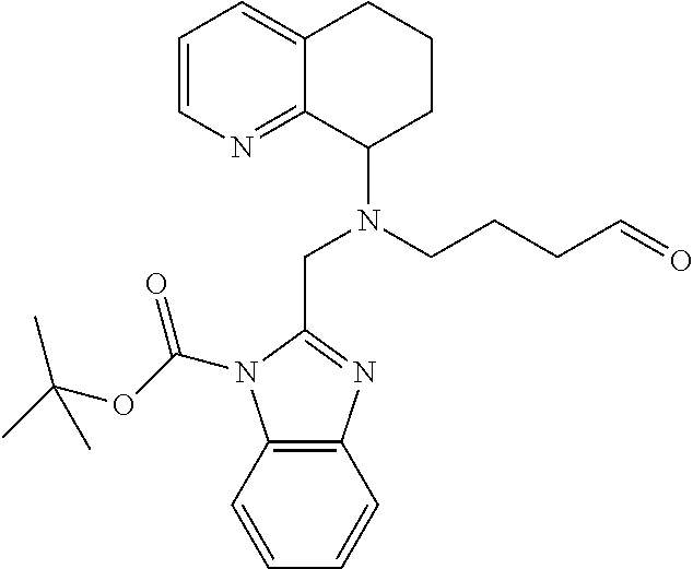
C1=CN=C2C(=C1)CCCC2N(CC1=NC2=C(N1C(OC(C)(C)C)=O)C=CC=C2)CCCC=O
